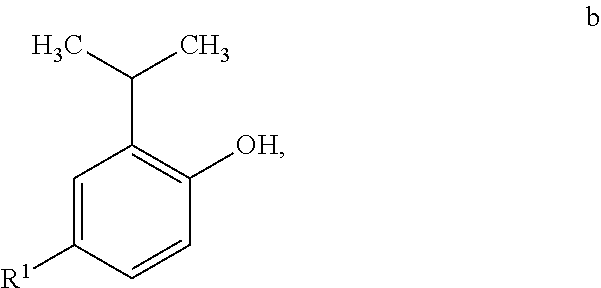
C1=C([R1])C=CC([OH])=C1C(C)C
